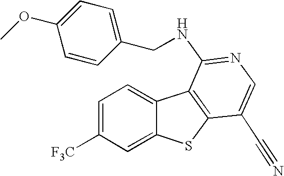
C1=C([F3C])C=C2C(=C1)C1=C(S2)C(C#N)=CN=C1NCC1=CC=C(OC)C=C1
